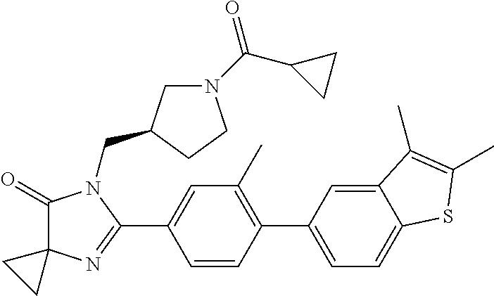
C1(=O)C2(N=C(C3=CC(C)=C(C4=CC=C5C(=C4)C(C)=C(C)S5)C=C3)N1CC1CN(C(C3CC3)=O)CC1)CC2
